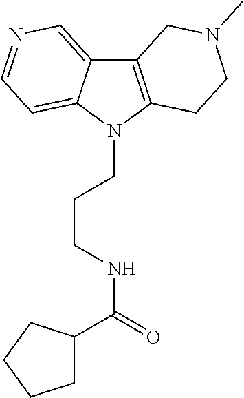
C12=C(N(CCCNC(=O)C3CCCC3)C3=CC=NC=C13)CCN(C)C2
